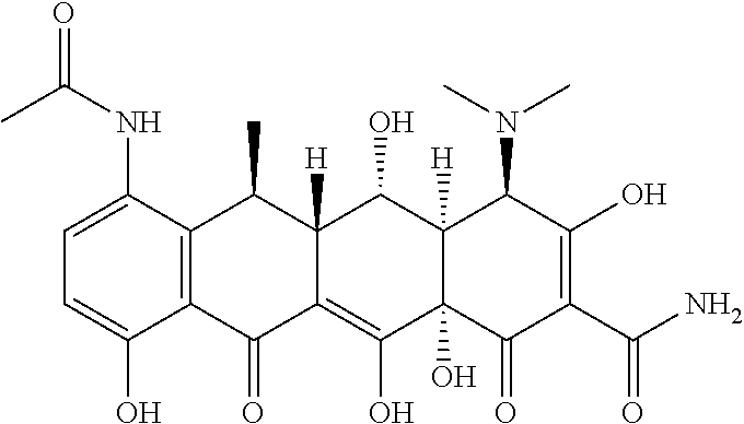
C1=C(NC(C)=O)C2=C(C(O)=C1)C(=O)C1=C(O)C3(O)C([H])(C(O)C1([H])C2C)C(N(C)C)C(O)=C(C(N)=O)C3=O
